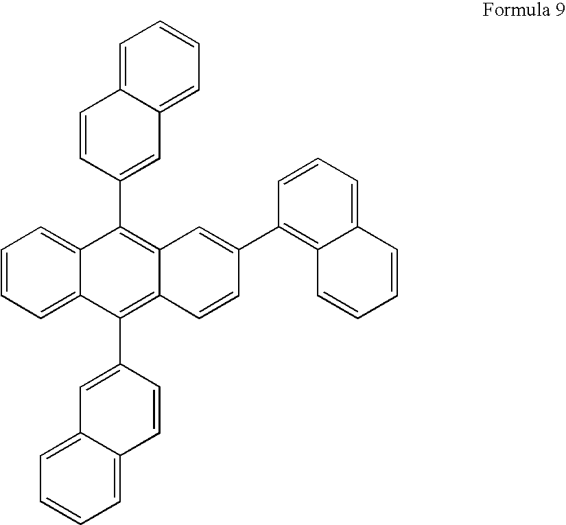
C1=CC=C2C(=C1)C(C1=CC3=CC=CC=C3C=C1)=C1C(=C2C2=CC3=CC=CC=C3C=C2)C=CC(C2=C3C(=CC=C2)C=CC=C3)=C1
